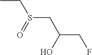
C(S(CC)=O)C(CF)O
